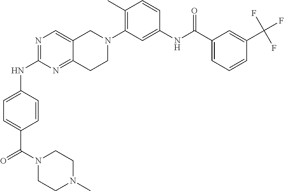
N1=C(NC2=CC=C(C(=O)N3CCN(C)CC3)C=C2)N=C2C(=C1)CN(C1=C(C)C=CC(NC(C3=CC=CC(C(F)(F)F)=C3)=O)=C1)CC2
